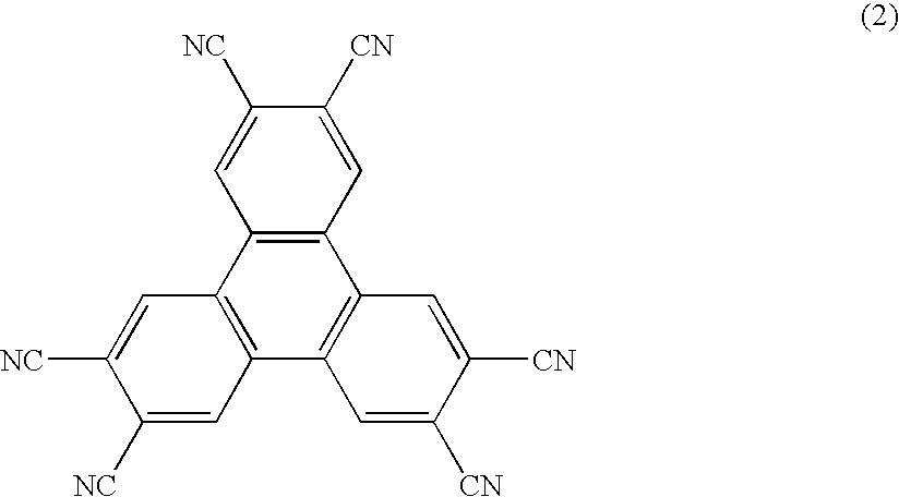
C1=C([CN])C([NC])=CC2=C1C1=C(C3=C2C=C([NC])C([NC])=C3)C=C([CN])C([CN])=C1
